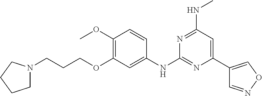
C1=C(C2=CON=C2)N=C(NC2=CC(OCCCN3CCCC3)=C(OC)C=C2)N=C1NC
